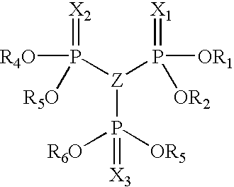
[R4O]P([Z](P(=[X3])([R6O])[OR5])P([OR1])(=[X1])[OR2])(=[X2])[R5O]
